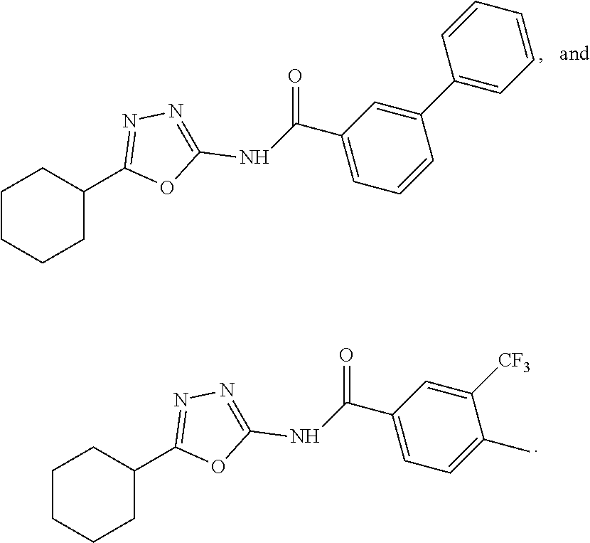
C1CCCCC1C1=NN=C(NC(C2=CC=C(C)C([CF3])=C2)=O)O1.C1CCCCC1C1=NN=C(NC(C2=CC=CC(C3=CC=CC=C3)=C2)=O)O1
